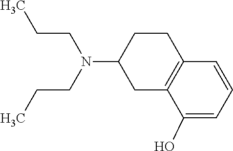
C1CC2=C(CC1N(CCC)CCC)C(O)=CC=C2
